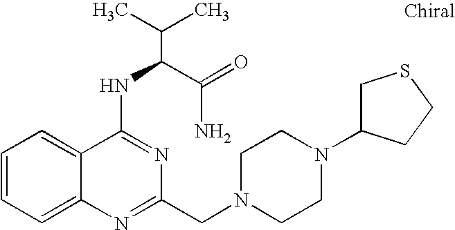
C1=CC=C2C(=C1)C(NC(C(N)=O)C(C)C)=NC(CN1CCN(C3CSCC3)CC1)=N2
